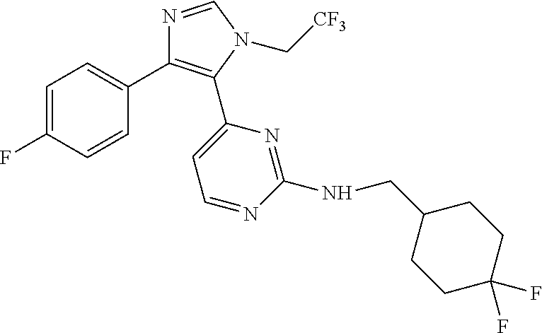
C1=C(F)C=CC(C2=C(C3=CC=NC(NCC4CCC(F)(F)CC4)=N3)N(C[CF3])C=N2)=C1
